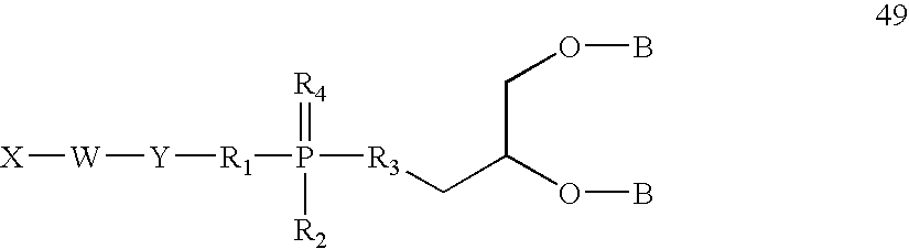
[X][W][Y][R1]P([R3]CC(COB)OB)(=[R4])[R2]
